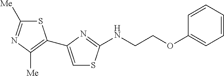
N(CCOC1=CC=CC=C1)C1=NC(C2=C([Me])N=C([Me])S2)=CS1
